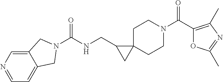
O=C(C1=C(C)N=C(C)O1)N1CCC2(CC1)C(CNC(=O)N1CC3=CC=NC=C3C1)C2
